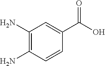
C1(N)=C(N)C=CC(C(=O)O)=C1
